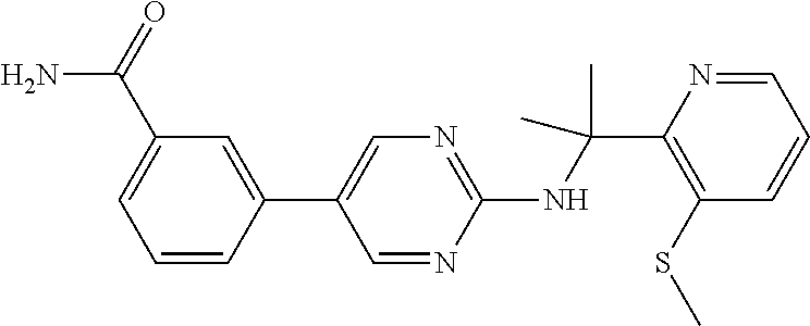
C1(C2=CN=C(NC(C3=C(SC)C=CC=N3)(C)C)N=C2)=CC(C(N)=O)=CC=C1
